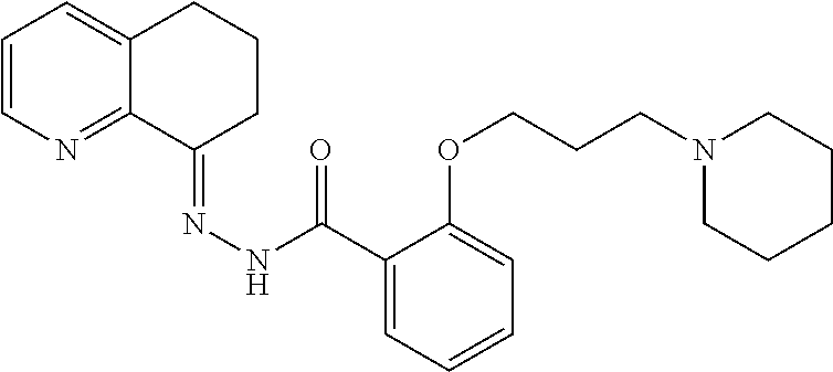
C1=CN=C2C(=C1)CCCC2=NNC(C1=CC=CC=C1OCCCN1CCCCC1)=O
